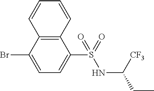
C12=C(C(Br)=CC=C1S(=O)(NC([CF3])CC)=O)C=CC=C2
